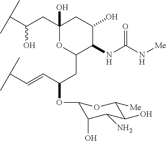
C1(CC(C(C)C)O)(O)OC(CC(OC2C(O)C(N)C(O)C([Me])O2)C=CC(C)C)C(NC(N[Me])=O)C(O)C1
